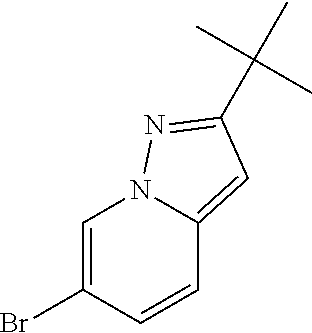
C1=C(Br)C=CC2=CC(C(C)(C)C)=NN12
